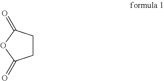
C1CC(=O)OC1=O
